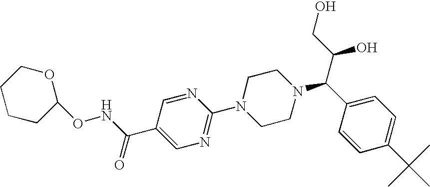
N1=CC(C(NOC2OCCCC2)=O)=CN=C1N1CCN(C(C(CO)O)C2=CC=C(C(C)(C)C)C=C2)CC1
